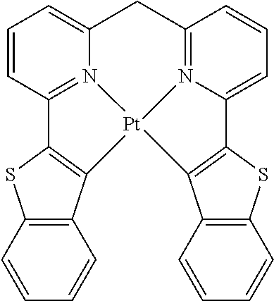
C12=C(C=CC=C1)SC1=C2[Pt]23N4=C1C=CC=C4CC1=N2C(=CC=C1)C1=C3C2=C(C=CC=C2)S1
